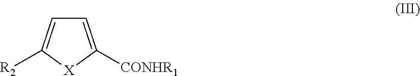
C1=C([CONHR1])[X]C([R2])=C1
